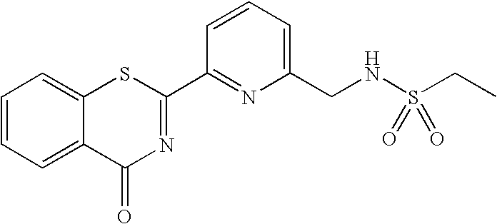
C1=CC=C(CNS(CC)(=O)=O)N=C1C1=NC(=O)C2=CC=CC=C2S1
